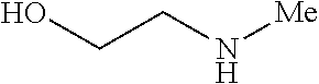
OCCN[Me]
